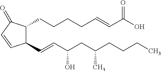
C1(C=CC(CC(CCCC)C)O)C(CCCCC=CC(=O)O)C(=O)C=C1
